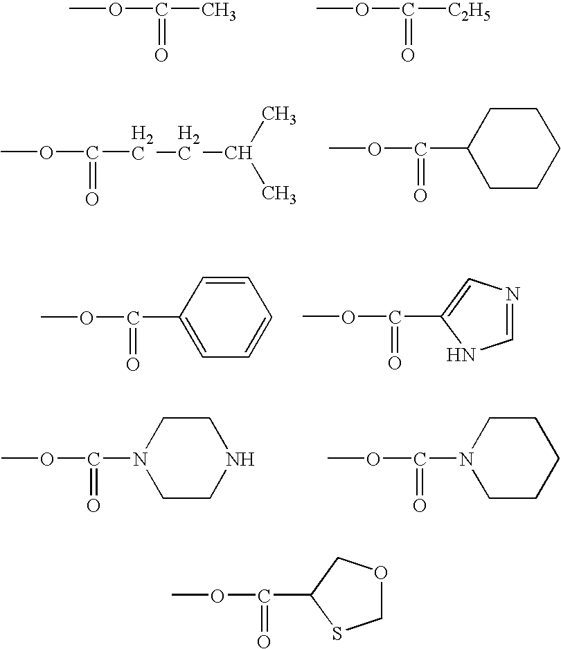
COC(C)=O.COC([C2H5])=O.COC(CCC(C)C)=O.COC(=O)C1CCCCC1.COC(=O)C1=CC=CC=C1.COC(=O)C1=CN=CN1.COC(=O)N1CCNCC1.COC(=O)N1CCCCC1.COC(=O)C1COCS1
